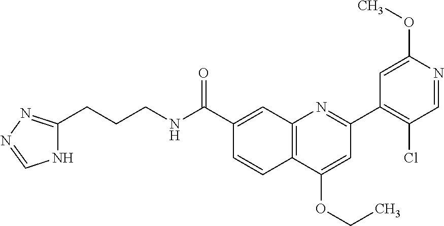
C1(C(NCCCC2=NN=CN2)=O)=CC2=C(C=C1)C(OCC)=CC(C1=C(Cl)C=NC(OC)=C1)=N2
